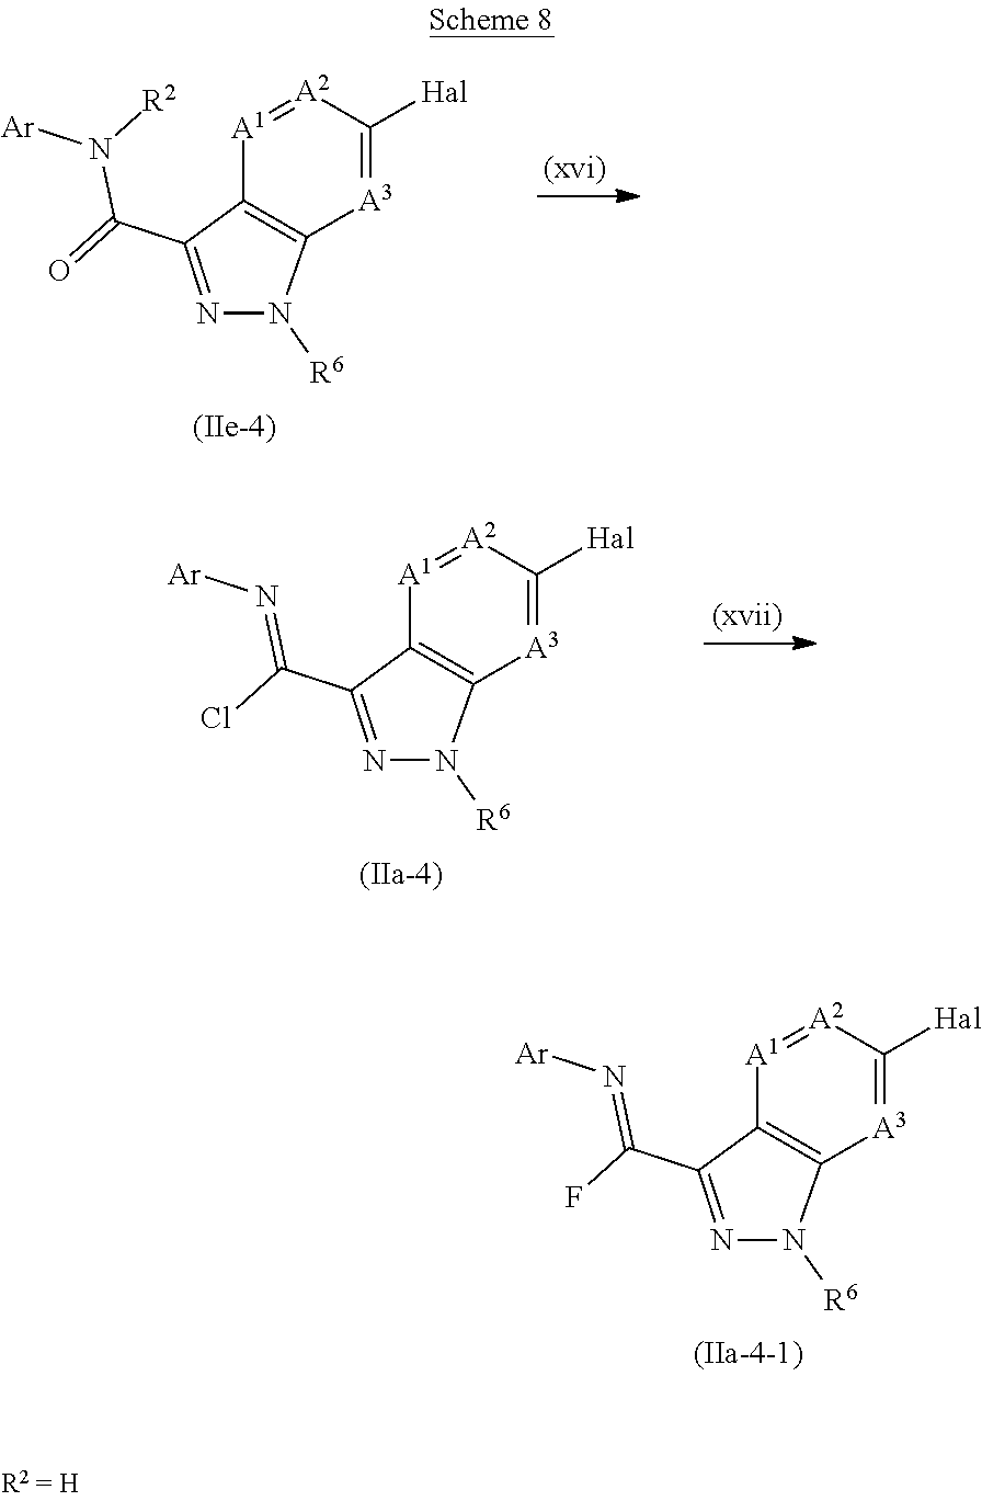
[A1]1=[A2]C([Hal])=[A3]C2=C1C(C(=O)N([R2])[Ar])=NN2[R6].[A1]1=[A2]C([Hal])=[A3]C2=C1C(C(Cl)=N[Ar])=NN2[R6].[A1]1=[A2]C([Hal])=[A3]C2=C1C(C(F)=N[Ar])=NN2[R6]
